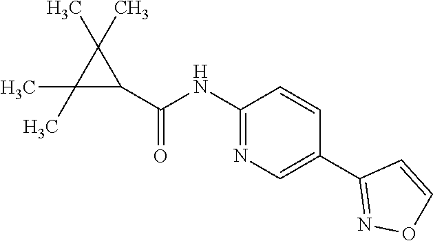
C1(C(=O)NC2=NC=C(C3=NOC=C3)C=C2)C(C)(C)C1(C)C
